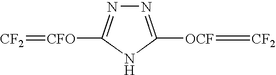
N1=C([OCF]=[CF2])NC([CFO]=[CF2])=N1
